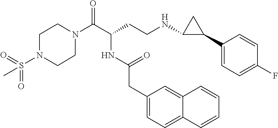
C1N(C(C(CCNC2C(C3=CC=C(F)C=C3)C2)NC(CC2=CC=C3C(=C2)C=CC=C3)=O)=O)CCN(S(=O)(=O)C)C1
